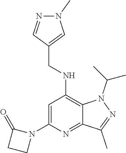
N1(C(C)C)C2=C(NCC3=CN(C)N=C3)C=C(N3C(=O)CC3)N=C2C(C)=N1
